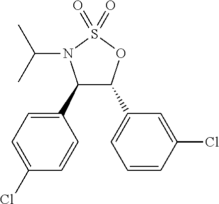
C1(C2C(C3=CC=CC(Cl)=C3)OS(=O)(=O)N2C(C)C)=CC=C(Cl)C=C1
